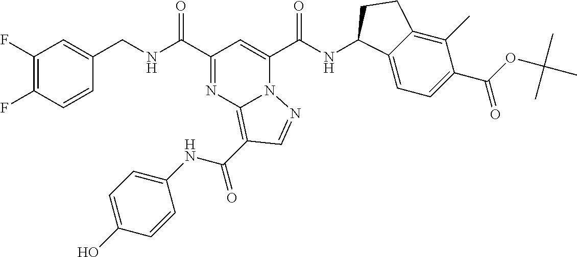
C1(F)=C(F)C=CC(CNC(C2=NC3=C(C(NC4=CC=C(O)C=C4)=O)C=NN3C(C(NC3C4=CC=C(C(OC(C)(C)C)=O)C(C)=C4CC3)=O)=C2)=O)=C1
